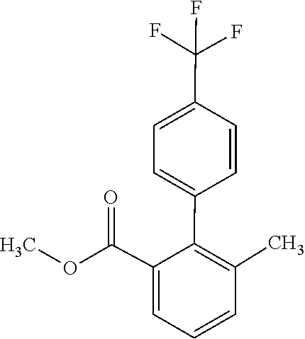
C(C1=CC=CC(C)=C1C1=CC=C(C(F)(F)F)C=C1)(OC)=O
